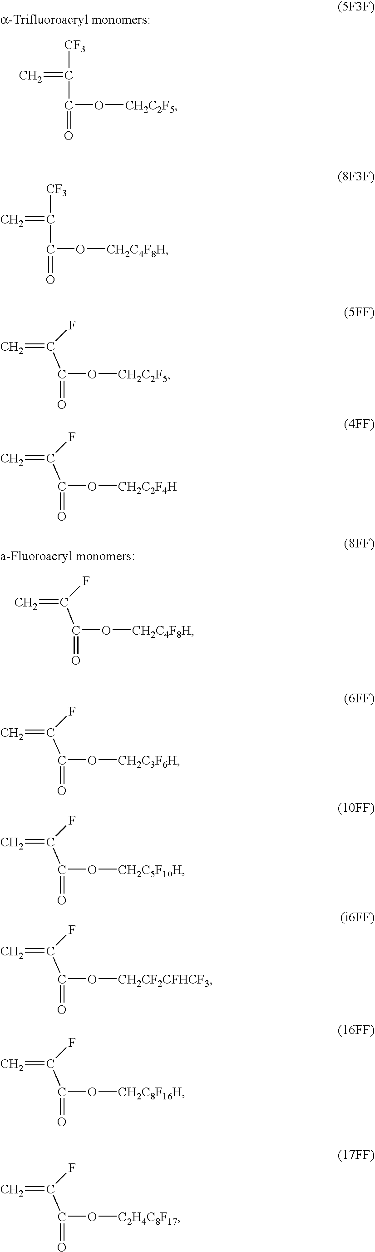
C=C([CF3])C(O[CH2C2F5])=O.C=C(F)C(O[CH2C4F8H])=O.C=C([CF3])C(O[CH2C4F8H])=O.C=C(F)C(O[CH2C2F5])=O.C=C(F)C(O[CH2C2F4H])=O.C=C(F)C(O[CH2C3F6H])=O.C=C(F)C(O[CH2C5F10H])=O.C=C(F)C(O[CH2CF2CFHCF3])=O.C=C(F)C(O[CH2C8F16H])=O.C=C(F)C(O[C2H4C8F17])=O
